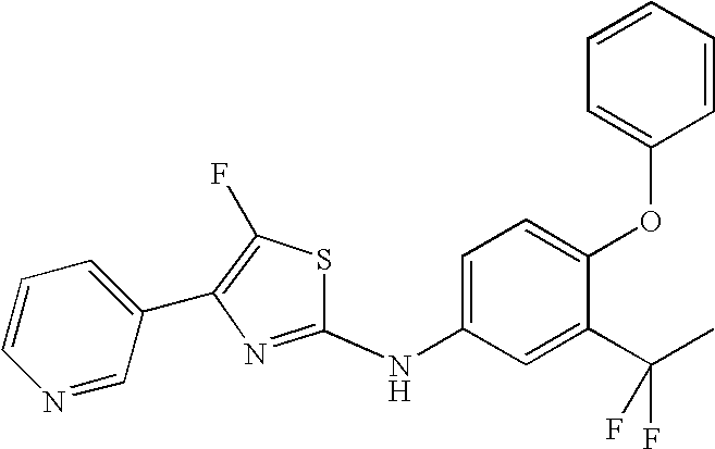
C1(C2=CC=CN=C2)=C(F)SC(NC2=CC=C(OC3=CC=CC=C3)C(C(F)(F)C)=C2)=N1
